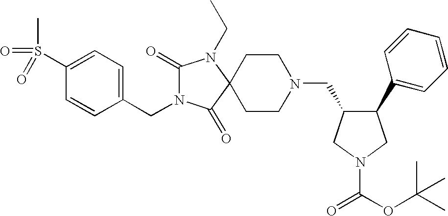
C1(S(C)(=O)=O)=CC=C(CN2C(=O)N(CC)C3(C2=O)CCN(CC2C(C4=CC=CC=C4)CN(C(=O)OC(C)(C)C)C2)CC3)C=C1
